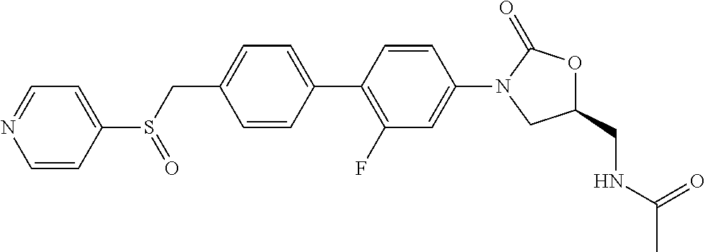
C(C1=CC=C(C2=C(F)C=C(N3CC(CNC(=O)C)OC3=O)C=C2)C=C1)S(C1=CC=NC=C1)=O
